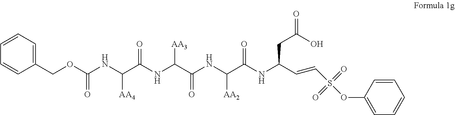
C(NC(C(NC(C(NC(C(NC(C=CS(OC1=CC=CC=C1)(=O)=O)CC(=O)O)=O)[AA2])=O)[AA3])=O)[AA4])(OCC1=CC=CC=C1)=O
